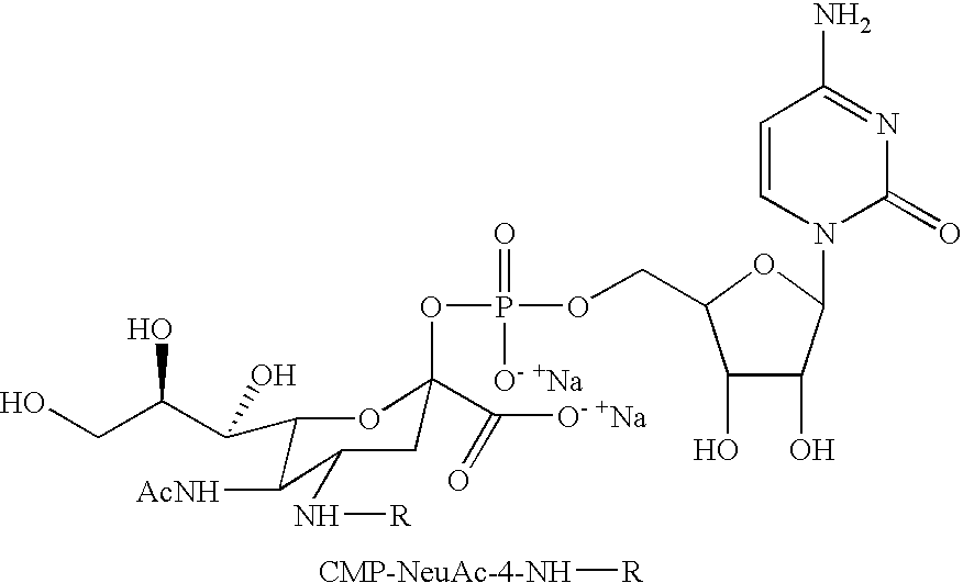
[CMP-NeuAc-4-NH][R].C(C(C(O)C1C([AcNH])C(N[R])CC(OP(=O)(OCC2C(O)C(O)C(N3C(=O)N=C(N)C=C3)O2)[O- +Na])(C([O- +Na])=O)O1)O)O
